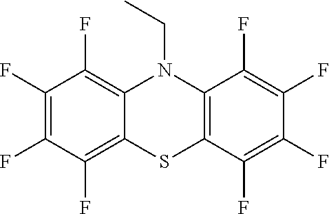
C1(F)=C(F)C(F)=C2C(=C1F)N(CC)C1=C(S2)C(F)=C(F)C(F)=C1F
